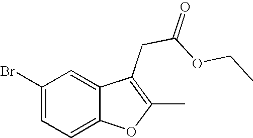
C1(Br)=CC=C2C(=C1)C(CC(OCC)=O)=C(C)O2
